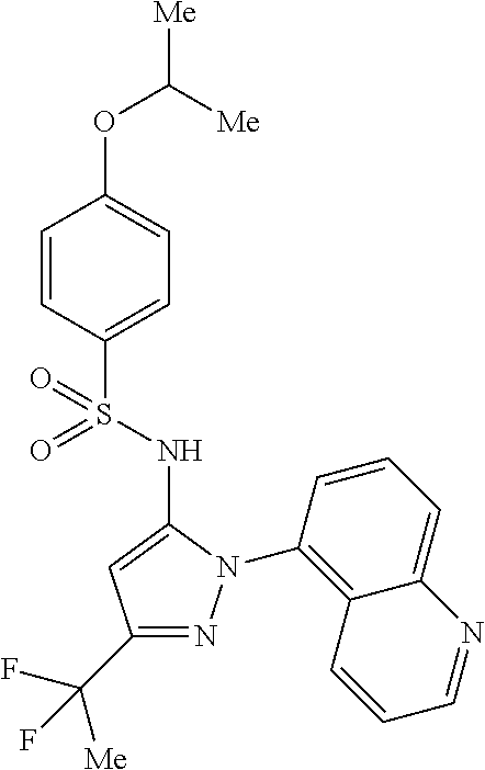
C1=CC(S(NC2=CC(C(F)([Me])F)=NN2C2=C3C(=CC=C2)N=CC=C3)(=O)=O)=CC=C1OC([Me])[Me]
